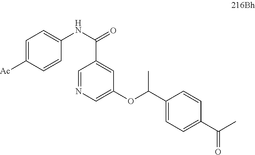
C1=C([Ac])C=CC(NC(=O)C2=CC(OC(C3=CC=C(C(C)=O)C=C3)C)=CN=C2)=C1
